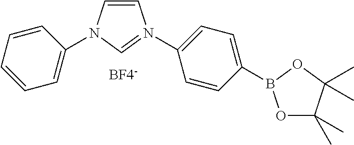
C1=CN(C2=CC=CC=C2)C=N1C1=CC=C(B2OC(C)(C)C(C)(C)O2)C=C1
